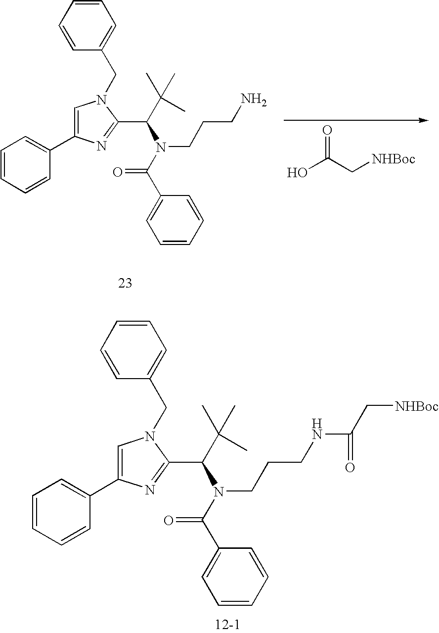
C1=CC=CC(C2=CN(CC3=CC=CC=C3)C(C(N(CCCN)C(=O)C3=CC=CC=C3)C(C)(C)C)=N2)=C1.OC(C[NHBoc])=O.C1=CC=CC(C2=CN(CC3=CC=CC=C3)C(C(N(CCCNC(=O)C[NHBoc])C(=O)C3=CC=CC=C3)C(C)(C)C)=N2)=C1
